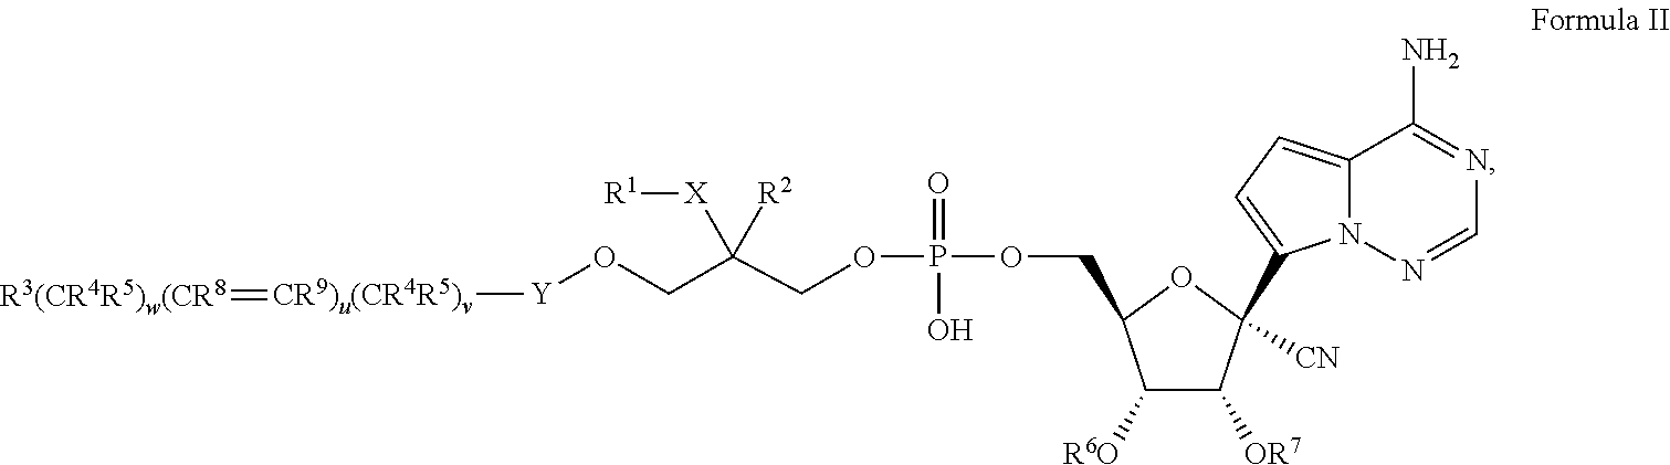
C12=CC=C(C3([CN])C([OR7])C([R6O])C(COP(=O)(O)OCC(CO[Y][CR9)u(CR4R5)v]=[R3(CR4R5)w(CR8])([X][R1])[R2])O3)N1N=CN=C2N
